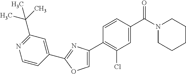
C1(C2=C(Cl)C=C(C(N3CCCCC3)=O)C=C2)=COC(C2=CC(C(C)(C)C)=NC=C2)=N1
